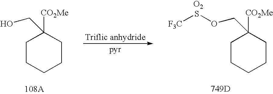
C1CCCCC1([CO2Me])COS[F3C].[O2].[749D].C1CCCCC1([CO2Me])CO
